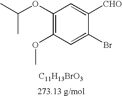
O(C1=C(OC(C)C)C=C([CHO])C(Br)=C1)C.[C11H13BrO3]
